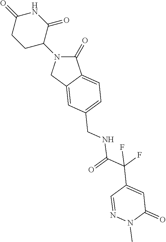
C1(=O)N(C2CCC(=O)NC2=O)CC2=CC(CNC(=O)C(F)(F)C3=CC(=O)N(C)N=C3)=CC=C12
